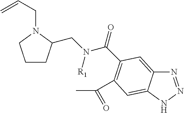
C1CC(CN(C(C2=C(C(C)=O)C=C3C(=C2)N=NN3)=O)[R1])N(CC=C)C1
